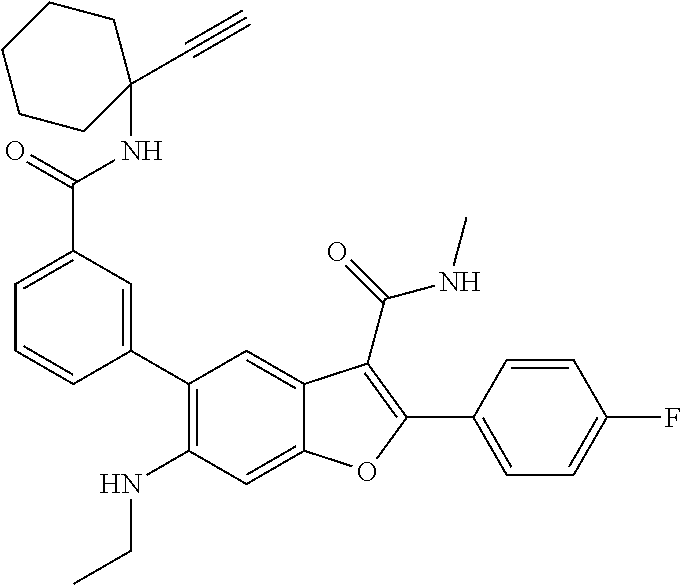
C1(C2=CC(C(=O)NC3(C#C)CCCCC3)=CC=C2)=C(NCC)C=C2C(=C1)C(C(=O)NC)=C(C1=CC=C(F)C=C1)O2
